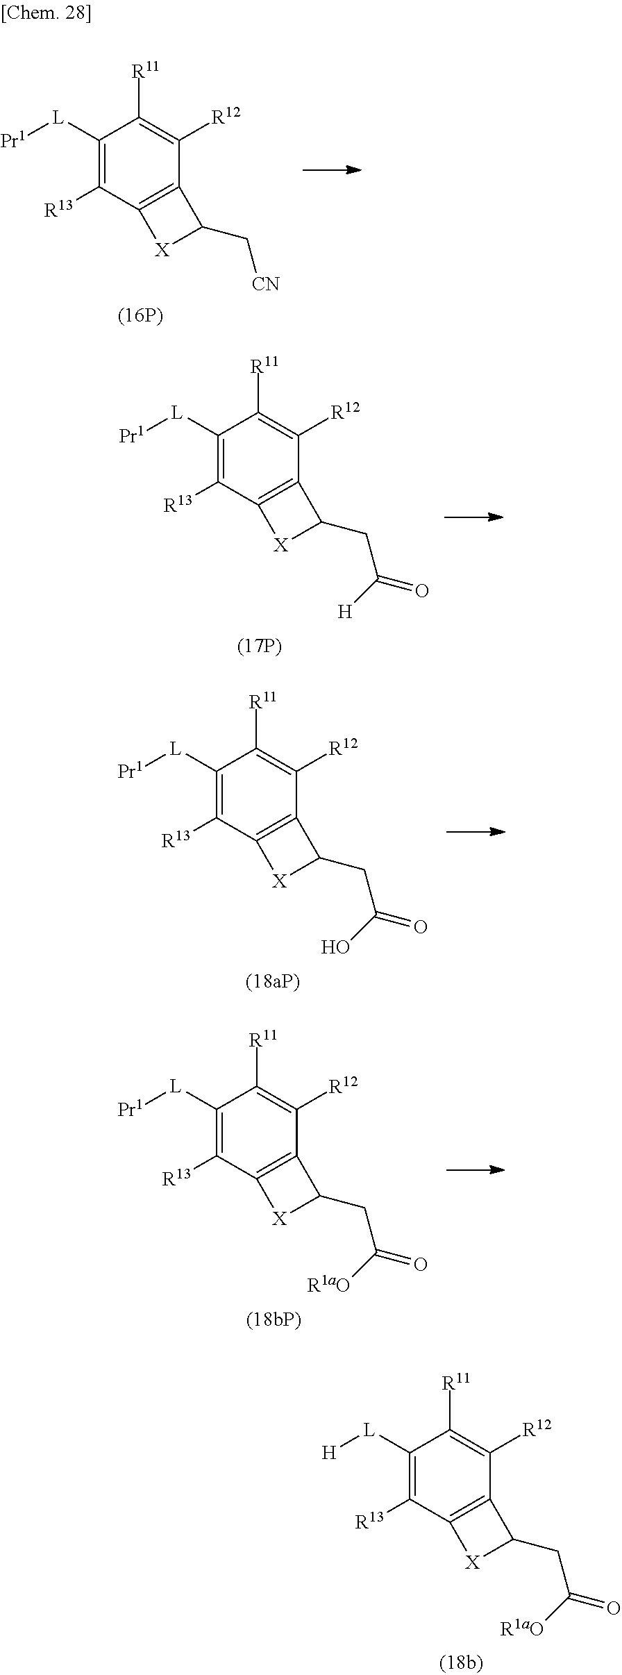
C1([L][Pr1])=C([R13])C2=C(C([R12])=C1[R11])C(C[CN])[X]2.C1([L][Pr1])=C([R13])C2=C(C([R12])=C1[R11])C(CC(=O)[H])[X]2.C1([L][Pr1])=C([R13])C2=C(C([R12])=C1[R11])C(CC(=O)O)[X]2.C1([L][Pr1])=C([R13])C2=C(C([R12])=C1[R11])C(CC(=O)[R1aO])[X]2.C1([L][H])=C([R13])C2=C(C([R12])=C1[R11])C(CC(=O)[R1aO])[X]2
